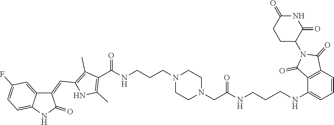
C1CN(CCCNC(C2=C(C)NC(C=C3C4=CC(F)=CC=C4NC3=O)=C2C)=O)CCN1CC(NCCCNC1=CC=CC2=C1C(=O)N(C1CCC(=O)NC1=O)C2=O)=O
